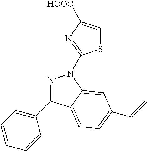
N1=C(C2=CC=CC=C2)C2=CC=C(C=C)C=C2N1C1=NC([HOOC])=CS1
